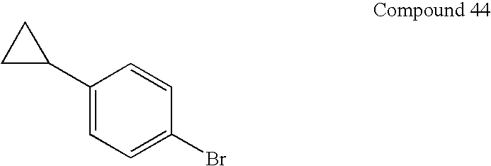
C1(C2CC2)=CC=C(Br)C=C1
